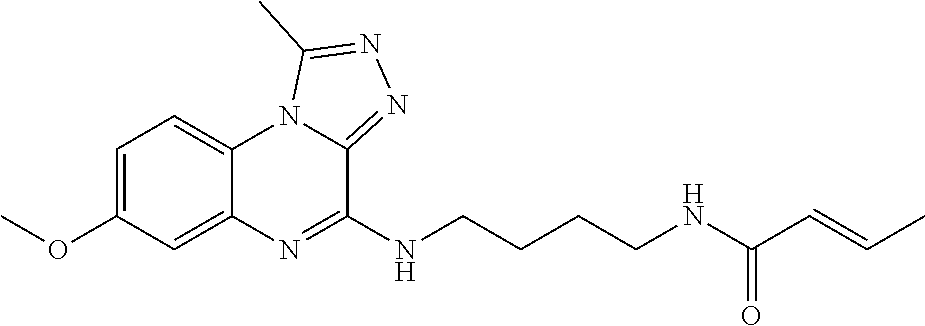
C1=C(OC)C=C2C(=C1)N1C(=NN=C1C)C(NCCCCNC(C=CC)=O)=N2
